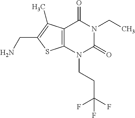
C12=C(N(CCC(F)(F)F)C(=O)N(CC)C1=O)SC(CN)=C2C
